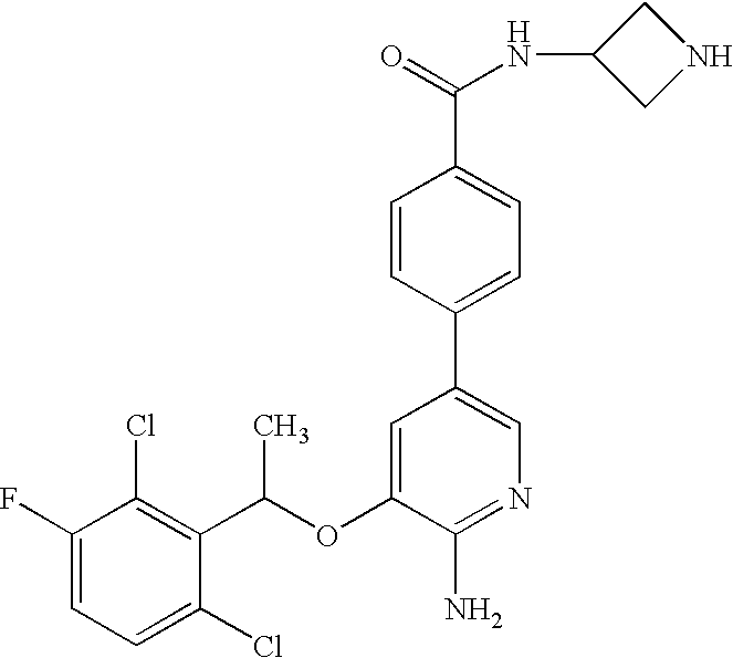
C1=C(F)C(Cl)=C(C(OC2=CC(C3=CC=C(C(NC4CNC4)=O)C=C3)=CN=C2N)C)C(Cl)=C1
